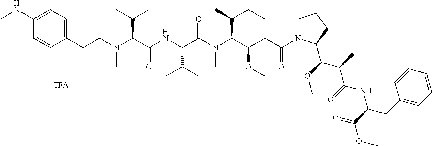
C(CN(C(C(NC(C(N(C(C(CC(N1CCCC1C(OC)C(C)C(=O)NC(CC1=CC=CC=C1)C(=O)OC)=O)OC)C(C)CC)C)=O)C(C)C)=O)C(C)C)C)C1=CC=C(NC)C=C1
